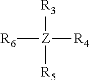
[R6][Z]([R5])([R4])[R3]
